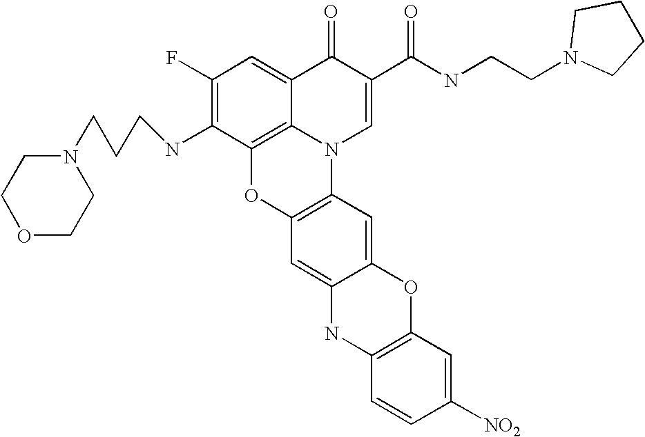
C1(F)=C(NCCCN2CCOCC2)C2=C3C(=C1)C(=O)C(C(NCCN1CCCC1)=O)=CN3C1=C(O2)C=C2C(=C1)OC1=C(N2)C=CC([NO2])=C1
